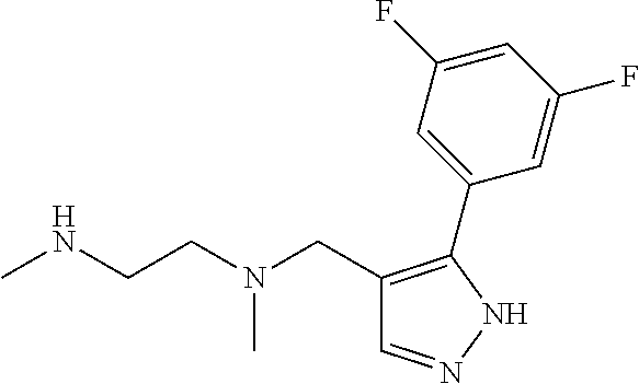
C1=NNC(C2=CC(F)=CC(F)=C2)=C1CN(CCNC)C
